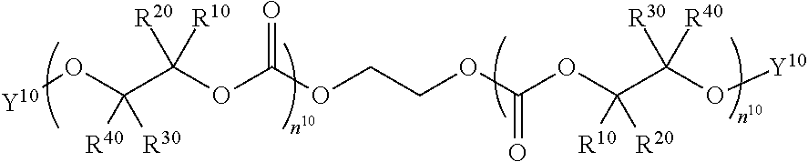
[Y10]OC(C(OC(OCCOC(OC(C(O[Y10])([R40])[R30])([R10])[R20])=O)=O)([R20])[R10])([R40])[R30]
